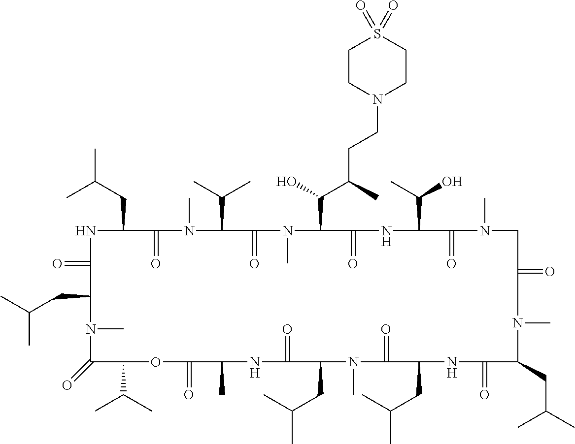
N1C(=O)C(CC(C)C)N(C)C(=O)C(C(C)C)OC(=O)C(C)NC(=O)C(CC(C)C)N(C)C(=O)C(CC(C)C)NC(=O)C(CC(C)C)N(C)C(=O)CN(C)C(=O)C(C(C)O)NC(=O)C(C(O)C(CCN2CCS(=O)(=O)CC2)C)N(C)C(=O)C(C(C)C)N(C)C(=O)C1CC(C)C
